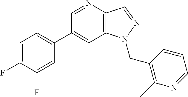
C1(C2=CC=C(F)C(F)=C2)=CC2=C(C=NN2CC2=C(C)N=CC=C2)N=C1
